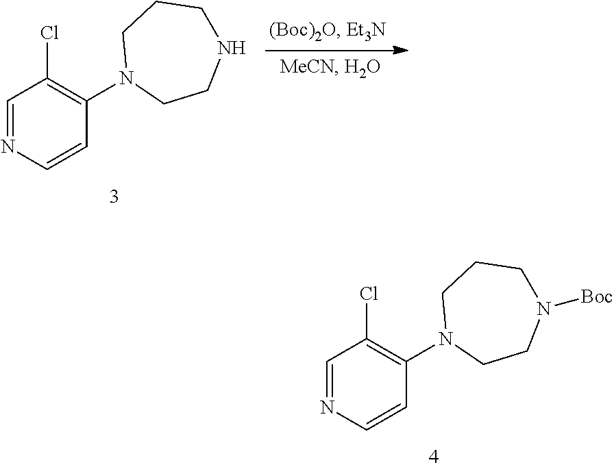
C1=NC=CC(N2CCNCCC2)=C1Cl.C1=NC=CC(N2CCN([Boc])CCC2)=C1Cl
